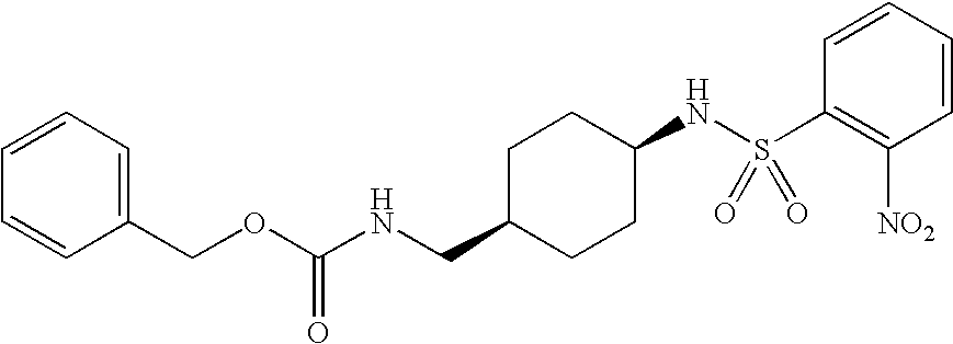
C1(COC(NCC2CCC(NS(C3=C([NO2])C=CC=C3)(=O)=O)CC2)=O)=CC=CC=C1
